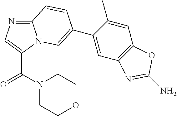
C12=NC=C(C(N3CCOCC3)=O)N1C=C(C1=CC3=C(C=C1C)OC(N)=N3)C=C2
